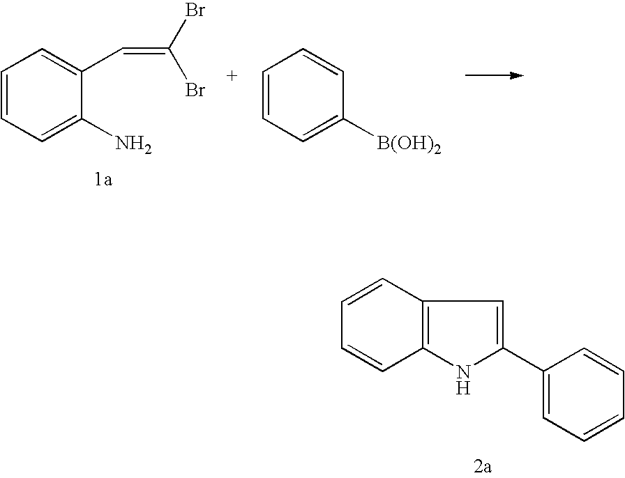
C1=CC=C(N)C(C=C(Br)Br)=C1.C1=CC=C([B(OH)2])C=C1.C1=CC2=C(C=C1)NC(C1=CC=CC=C1)=C2
